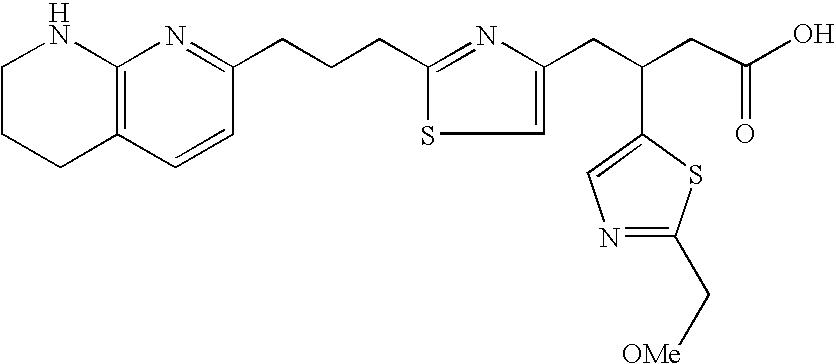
C12=C(C=CC(CCCC3=NC(CC(CC(O)=O)C4=CN=C(C[OMe])S4)=CS3)=N1)CCCN2
